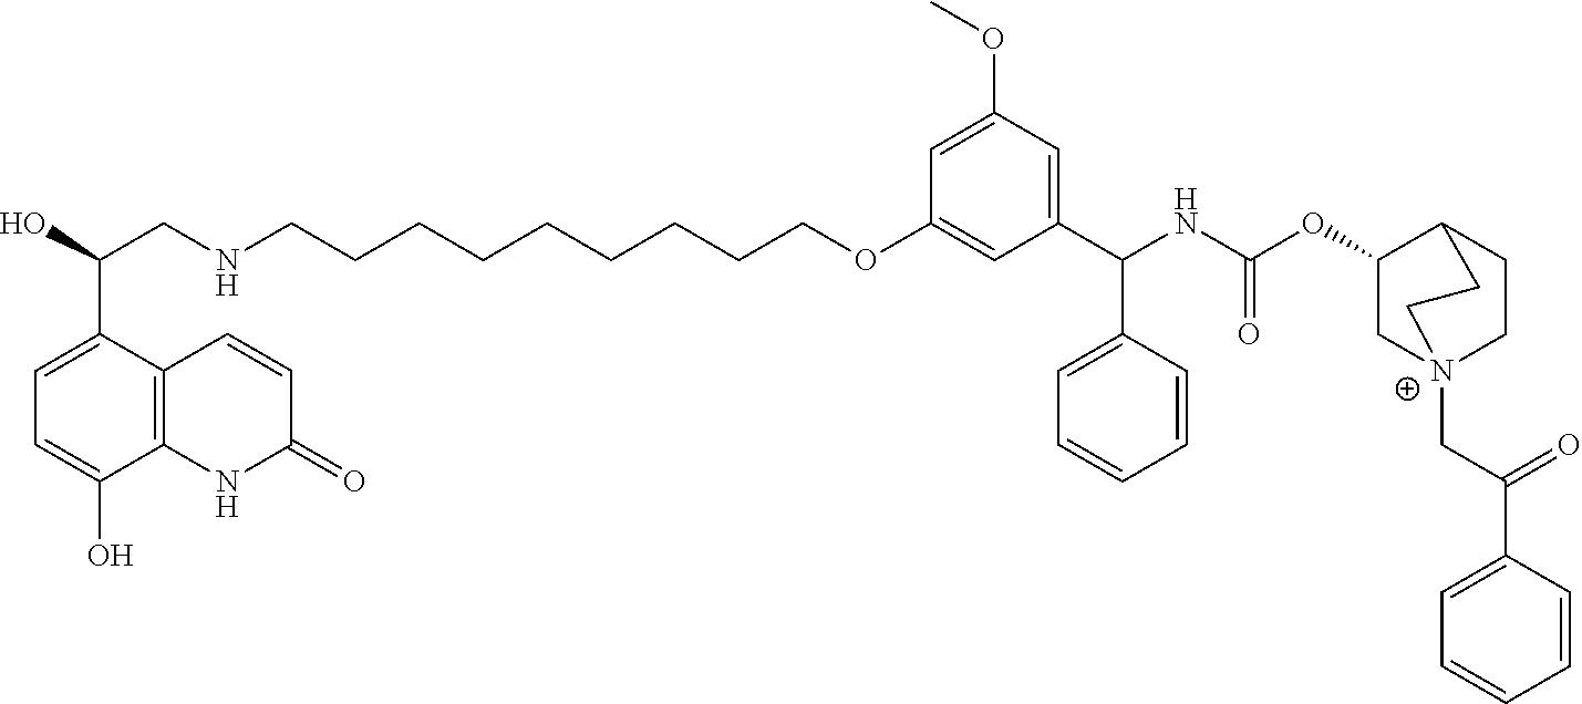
OC(CNCCCCCCCCCOC1=CC(C(NC(OC2C[N+]3(CC(C4=CC=CC=C4)=O)CCC2CC3)=O)C2=CC=CC=C2)=CC(OC)=C1)C1=CC=C(O)C2=C1C=CC(=O)N2
